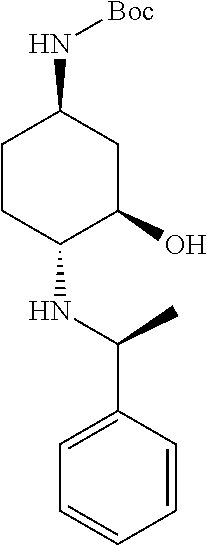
C1=CC(C(C)NC2C(O)CC(N[Boc])CC2)=CC=C1
